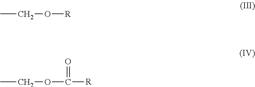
CCO[R].CCOC([R])=O
